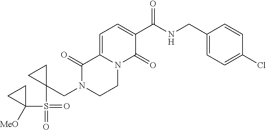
C1=C2N(C(=O)C(C(NCC3=CC=C(Cl)C=C3)=O)=C1)CCN(CC1(S(C3([MeO])CC3)(=O)=O)CC1)C2=O
